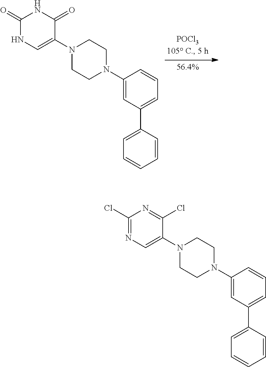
N1(C2=CNC(=O)NC2=O)CCN(C2=CC(C3=CC=CC=C3)=CC=C2)CC1.N1(C2=CN=C(Cl)N=C2Cl)CCN(C2=CC(C3=CC=CC=C3)=CC=C2)CC1
